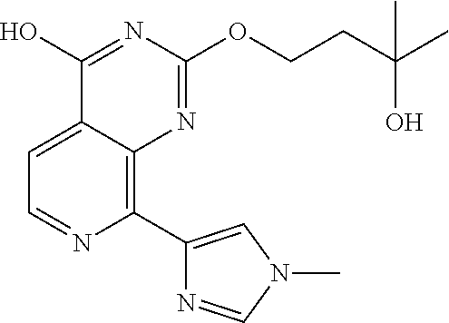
C1(C2=CN(C)C=N2)=C2C(=CC=N1)C(O)=NC(OCCC(C)(O)C)=N2
